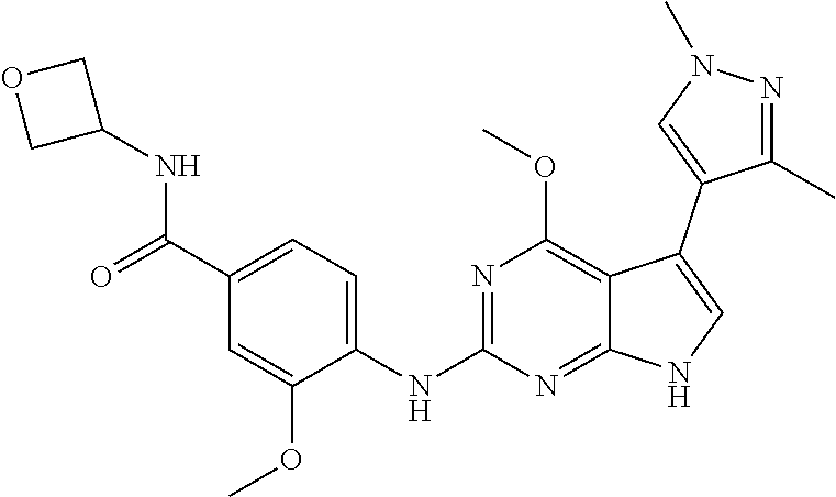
C12=C(OC)N=C(NC3=CC=C(C(=O)NC4COC4)C=C3OC)N=C1NC=C2C1=CN(C)N=C1C
